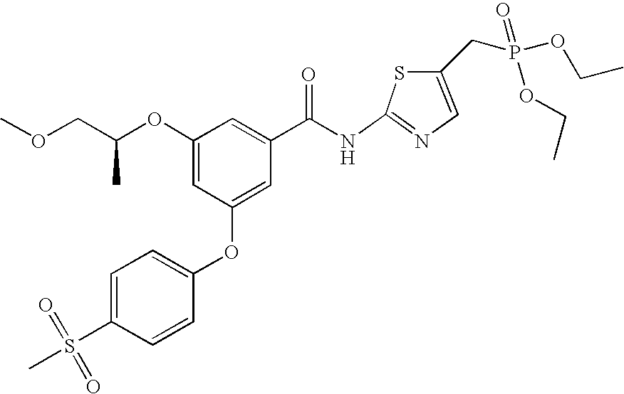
O(C)CC(C)OC1=CC(OC2=CC=C(S(C)(=O)=O)C=C2)=CC(C(NC2=NC=C(CP(=O)(OCC)OCC)S2)=O)=C1
